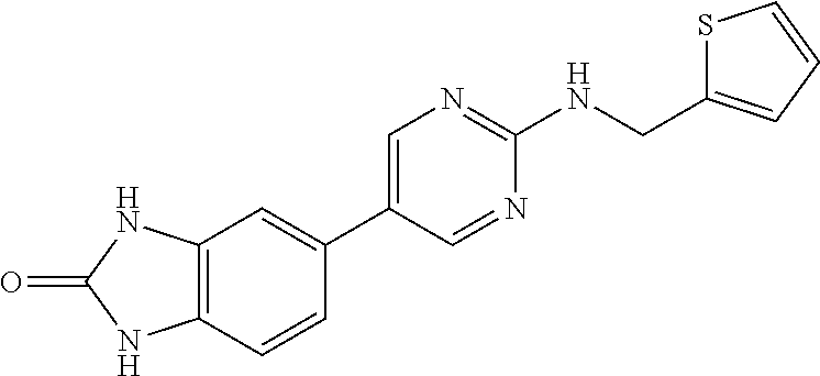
C1=C(C2=CC3=C(C=C2)NC(=O)N3)C=NC(NCC2=CC=CS2)=N1
